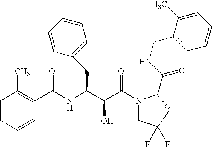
C1=CC(C)=C(C(NC(C(C(N2CC(F)(F)CC2C(NCC2=CC=CC=C2C)=O)=O)O)CC2=CC=CC=C2)=O)C=C1
